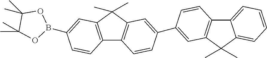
C12=C(C(C)(C)C3=C1C=CC(C1=CC4=C(C5=CC=CC=C5C4(C)C)C=C1)=C3)C=C(B1OC(C)(C)C(C)(C)O1)C=C2
